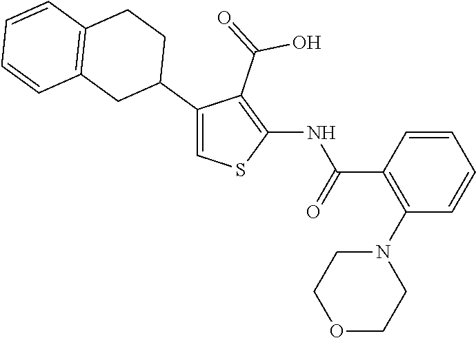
C1=CC(C(=O)NC2=C(C(=O)O)C(C3CCC4=C(C3)C=CC=C4)=CS2)=C(N2CCOCC2)C=C1
